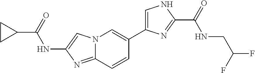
N12C(=NC(NC(C3CC3)=O)=C1)C=CC(C1=CNC(C(=O)NCC(F)F)=N1)=C2
